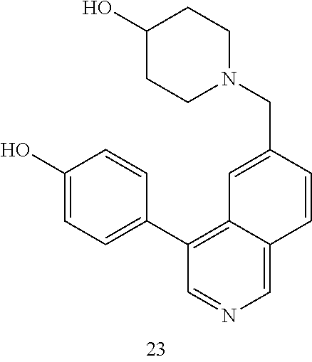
C1(O)CCN(CC2=CC3=C(C4=CC=C(O)C=C4)C=NC=C3C=C2)CC1
